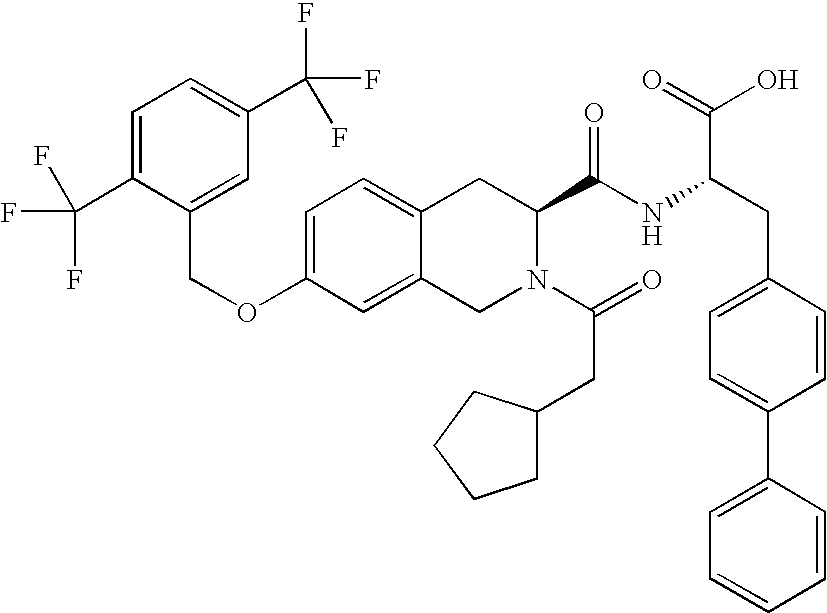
C12=CC=C(OCC3=CC(C(F)(F)F)=CC=C3C(F)(F)F)C=C1CN(C(=O)CC1CCCC1)C(C(NC(CC1=CC=C(C3=CC=CC=C3)C=C1)C(=O)O)=O)C2
